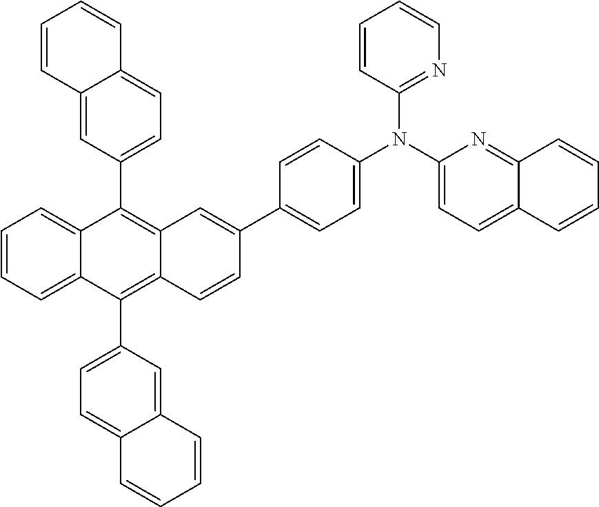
C1=CC=C2C(=C1)C(C1=CC=C3C(=C1)C=CC=C3)=C1C(=C2C2=CC=C3C(=C2)C=CC=C3)C=CC(C2=CC=C(N(C3=NC=CC=C3)C3=CC=C4C(=N3)C=CC=C4)C=C2)=C1
